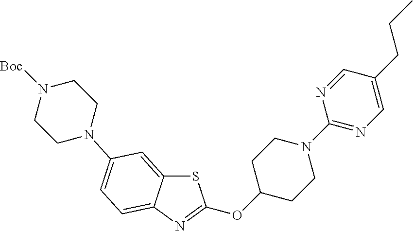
C1CN([Boc])CCN1C1=CC=C2C(=C1)SC(OC1CCN(C3=NC=C(CCC)C=N3)CC1)=N2
